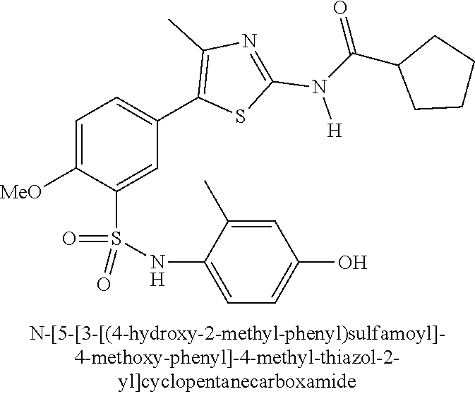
C1=C([MeO])C(S(NC2=CC=C(O)C=C2C)(=O)=O)=CC(C2=C(C)N=C(N([H])C(C3CCCC3)=O)S2)=C1
